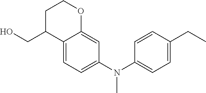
C1(CO)C2=CC=C(N(C3=CC=C(CC)C=C3)C)C=C2OCC1
